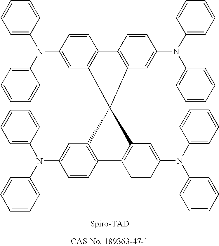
N(C1=CC2=C(C=C1)C1=C(C=C(N(C3=CC=CC=C3)C3=CC=CC=C3)C=C1)C21C2=C(C=CC(N(C3=CC=CC=C3)C3=CC=CC=C3)=C2)C2=C1C=C(N(C1=CC=CC=C1)C1=CC=CC=C1)C=C2)(C1=CC=CC=C1)C1=CC=CC=C1
